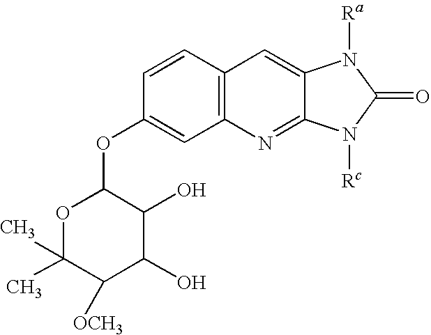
O1C(C)(C)C([OCH3])C(O)C(O)C1OC1=CC2=C(C=C1)C=C1C(=N2)N([Rc])C(=O)N1[Ra]
